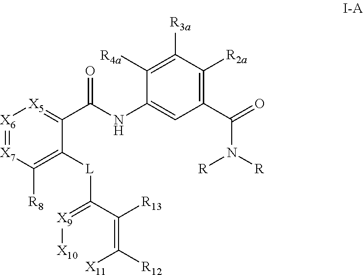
[X6]1=[X7]C([R8])=C([L]C(=[X9][X10])C(=C([X11])[R12])[R13])C(C(NC2=CC(C(=O)N([R])[R])=C([R2a])C([R3a])=C2[R4a])=O)=[X5]1
